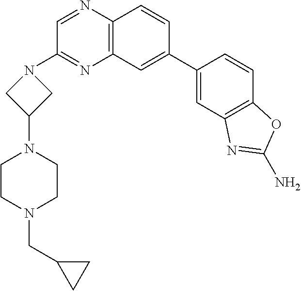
C1(C2=CC3=C(C=C2)N=CC(N2CC(N4CCN(CC5CC5)CC4)C2)=N3)=CC2=C(C=C1)OC(N)=N2
